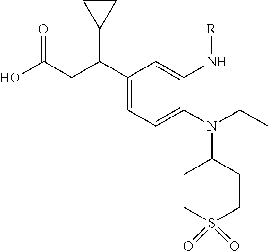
C1(N(C2CCS(=O)(=O)CC2)CC)=CC=C(C(CC(O)=O)C2CC2)C=C1N[R]
